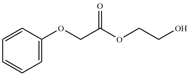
C1=CC(OCC(OCCO)=O)=CC=C1
